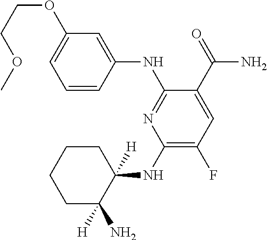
C1(NC2([H])CCCCC2([H])N)=C(F)C=C(C(=O)N)C(NC2=CC(OCCOC)=CC=C2)=N1
